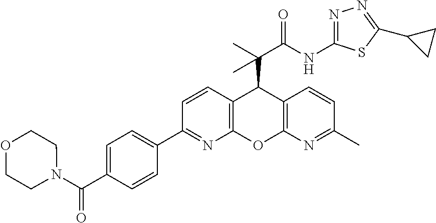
C12=C(N=C(C)C=C1)OC1=C(C2C(C)(C(NC2=NN=C(C3CC3)S2)=O)C)C=CC(C2=CC=C(C(=O)N3CCOCC3)C=C2)=N1
